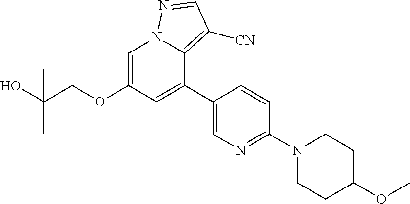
COC1CCN(C2=NC=C(C3=CC(OCC(O)(C)C)=CN4C3=C([CN])C=N4)C=C2)CC1
